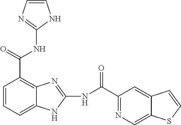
N(C(C1=C2C(=CC=C1)NC(NC(C1=NC=C3C(=C1)C=CS3)=O)=N2)=O)C1=NC=CN1
